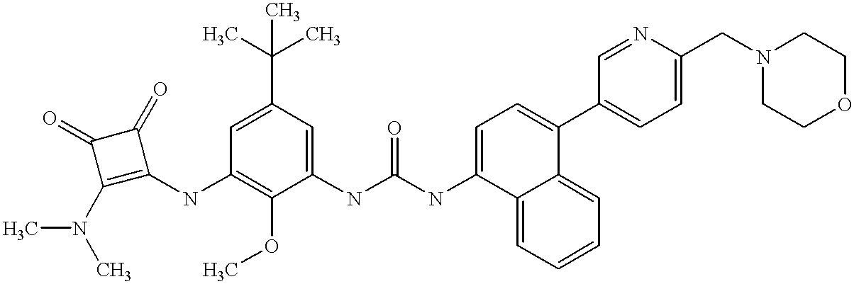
C1=C(C(C)(C)C)C=C(NC(NC2=CC=C(C3=CC=C(CN4CCOCC4)N=C3)C3=CC=CC=C32)=O)C(OC)=C1NC1=C(N(C)C)C(=O)C1=O
